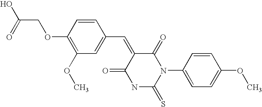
S=C1NC(=O)C(=CC2=CC(OC)=C(OCC(=O)O)C=C2)C(=O)N1C1=CC=C(OC)C=C1
